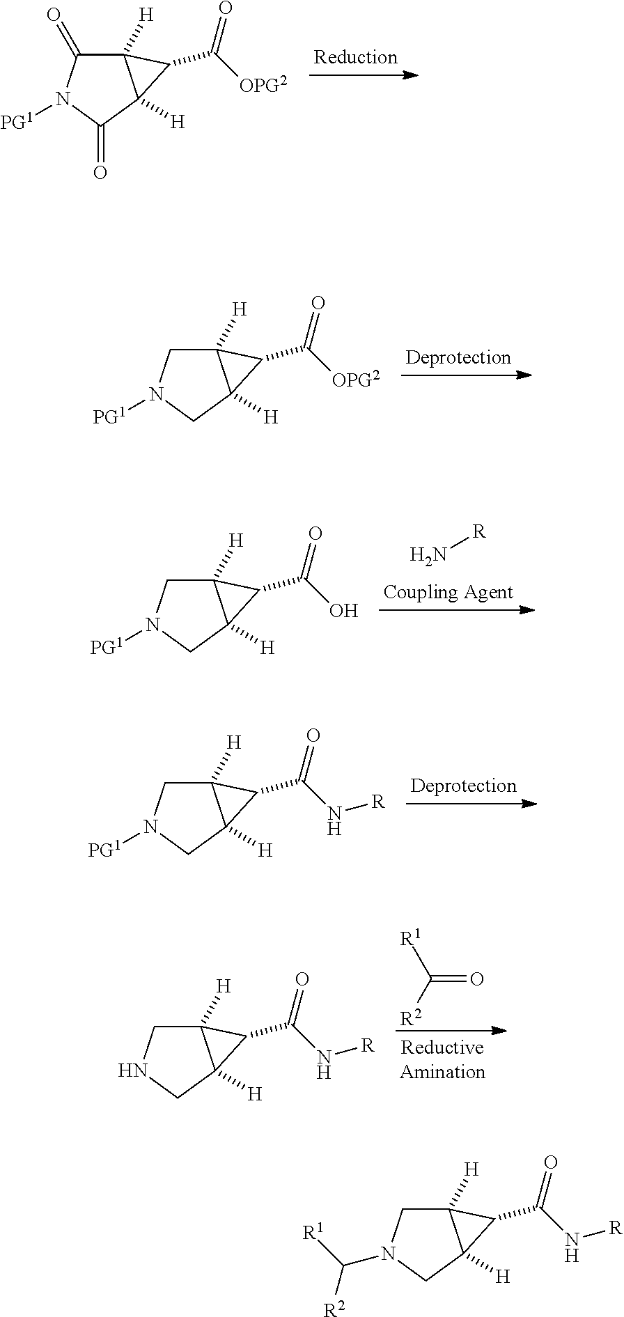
C12([H])C(=O)N([PG1])C(=O)C1([H])C2C([OPG2])=O.C12([H])CN([PG1])CC1([H])C2C([OPG2])=O.N[R].C12([H])CN([PG1])CC1([H])C2C(O)=O.C12([H])CN([PG1])CC1([H])C2C(N[R])=O.O=C([R2])[R1].C12([H])CNCC1([H])C2C(N[R])=O.C12([H])CN(C([R1])[R2])CC1([H])C2C(N[R])=O
